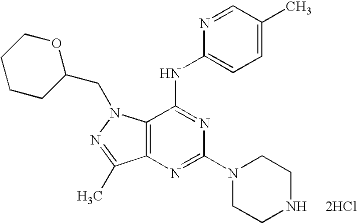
C12=C(N=C(N3CCNCC3)N=C1NC1=CC=C(C)C=N1)C(C)=NN2CC1OCCCC1.[2HCl]
